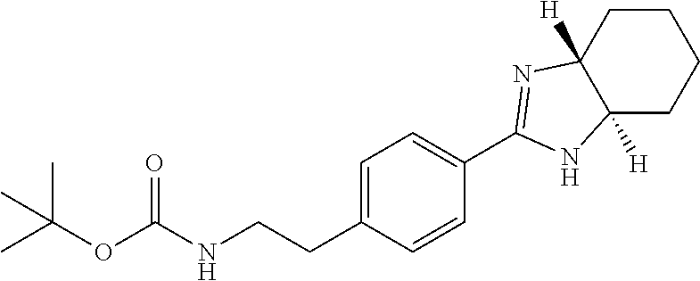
C1=C(CCNC(OC(C)(C)C)=O)C=CC(C2=NC3([H])CCCCC3([H])N2)=C1
